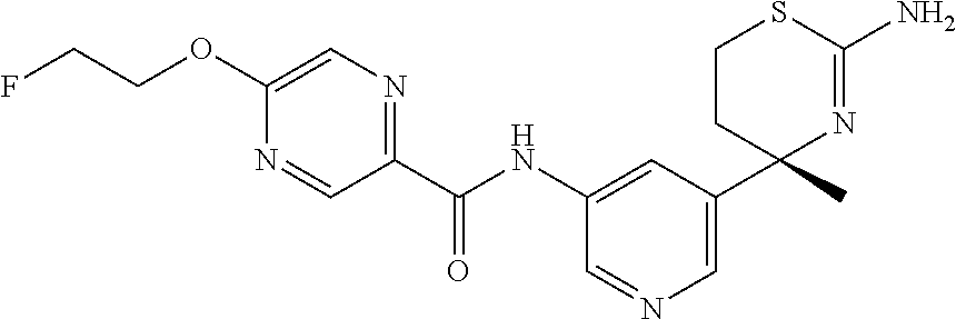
C(NC1=CC(C2(C)N=C(N)SCC2)=CN=C1)(=O)C1=NC=C(OCCF)N=C1
